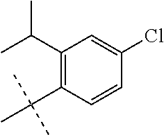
C1=CC(Cl)=CC(C(C)C)=C1C(C)(C)C
